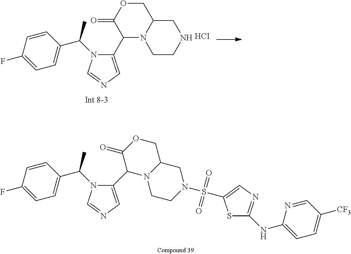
C1(F)=CC=C(C(N2C(C3N4C(COC3=O)CNCC4)=CN=C2)C)C=C1.Cl.C1(F)=CC=C(C(N2C(C3N4C(COC3=O)CN(S(=O)(=O)C3=CN=C(NC5=CC=C([CF3])C=N5)S3)CC4)=CN=C2)C)C=C1
